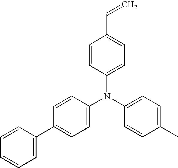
C1=CC(C2=CC=CC=C2)=CC=C1N(C1=CC=C(C)C=C1)C1=CC=C(C=C)C=C1
